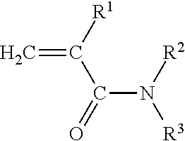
C=C([R1])C(=O)N([R2])[R3]
